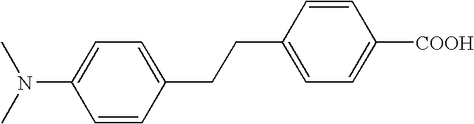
C1=CC(CCC2=CC=C([COOH])C=C2)=CC=C1N(C)C
